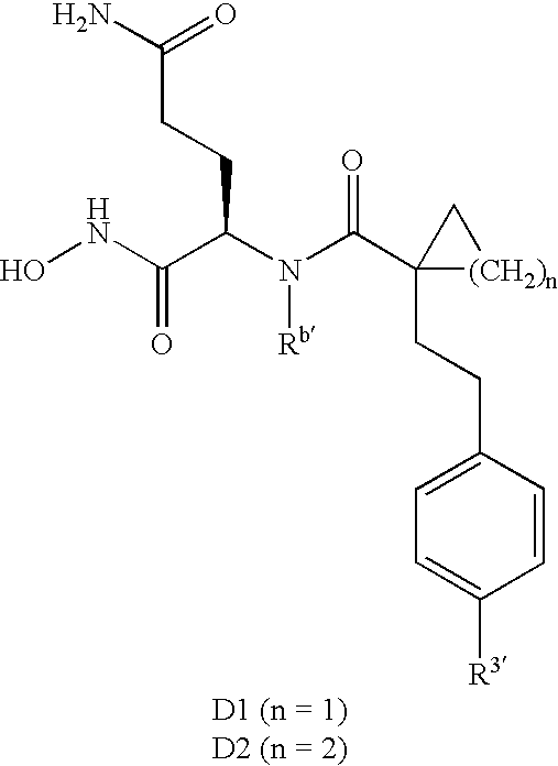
C1(CCC2(C(N(C(C(NO)=O)CCC(N)=O)[Rb])=O)[(CH2)n]C2)=CC=C([R3])C=C1
